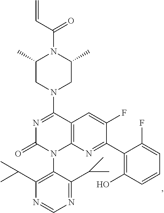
C12=C(N=C(C3=C(O)C=CC=C3F)C(F)=C1)N(C1=C(C(C)C)N=CN=C1C(C)C)C(=O)N=C2N1CC(C)N(C(C=C)=O)C(C)C1
